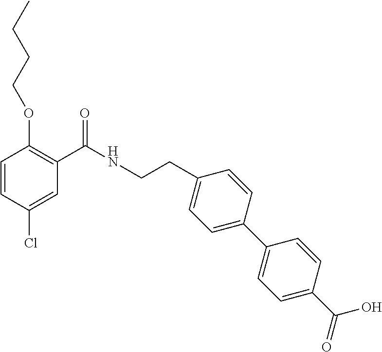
C1=CC(Cl)=CC(C(NCCC2=CC=C(C3=CC=C(C(=O)O)C=C3)C=C2)=O)=C1OCCCC
